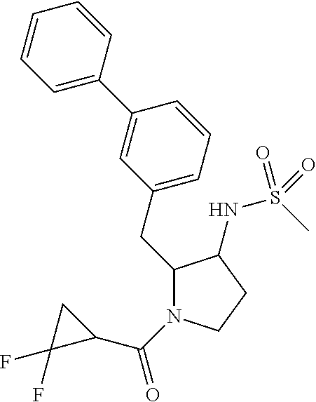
C1(CC2=CC=CC(C3=CC=CC=C3)=C2)N(C(=O)C2CC2(F)F)CCC1NS(C)(=O)=O
